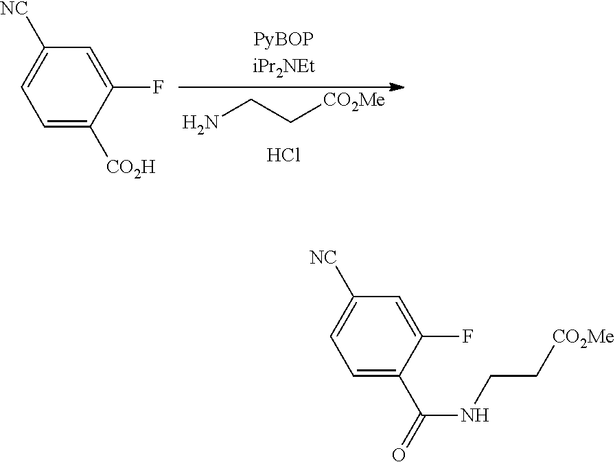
C1=C([CO2H])C(F)=CC([NC])=C1.Cl.NCC[CO2Me].C1=C(C(=O)NCC[CO2Me])C(F)=CC([NC])=C1
